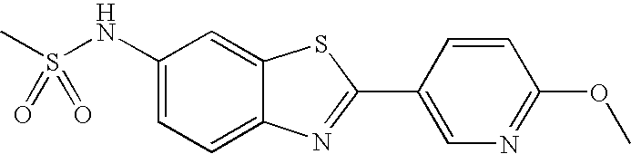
C1(NS(C)(=O)=O)=CC=C2C(=C1)SC(C1=CN=C(OC)C=C1)=N2
